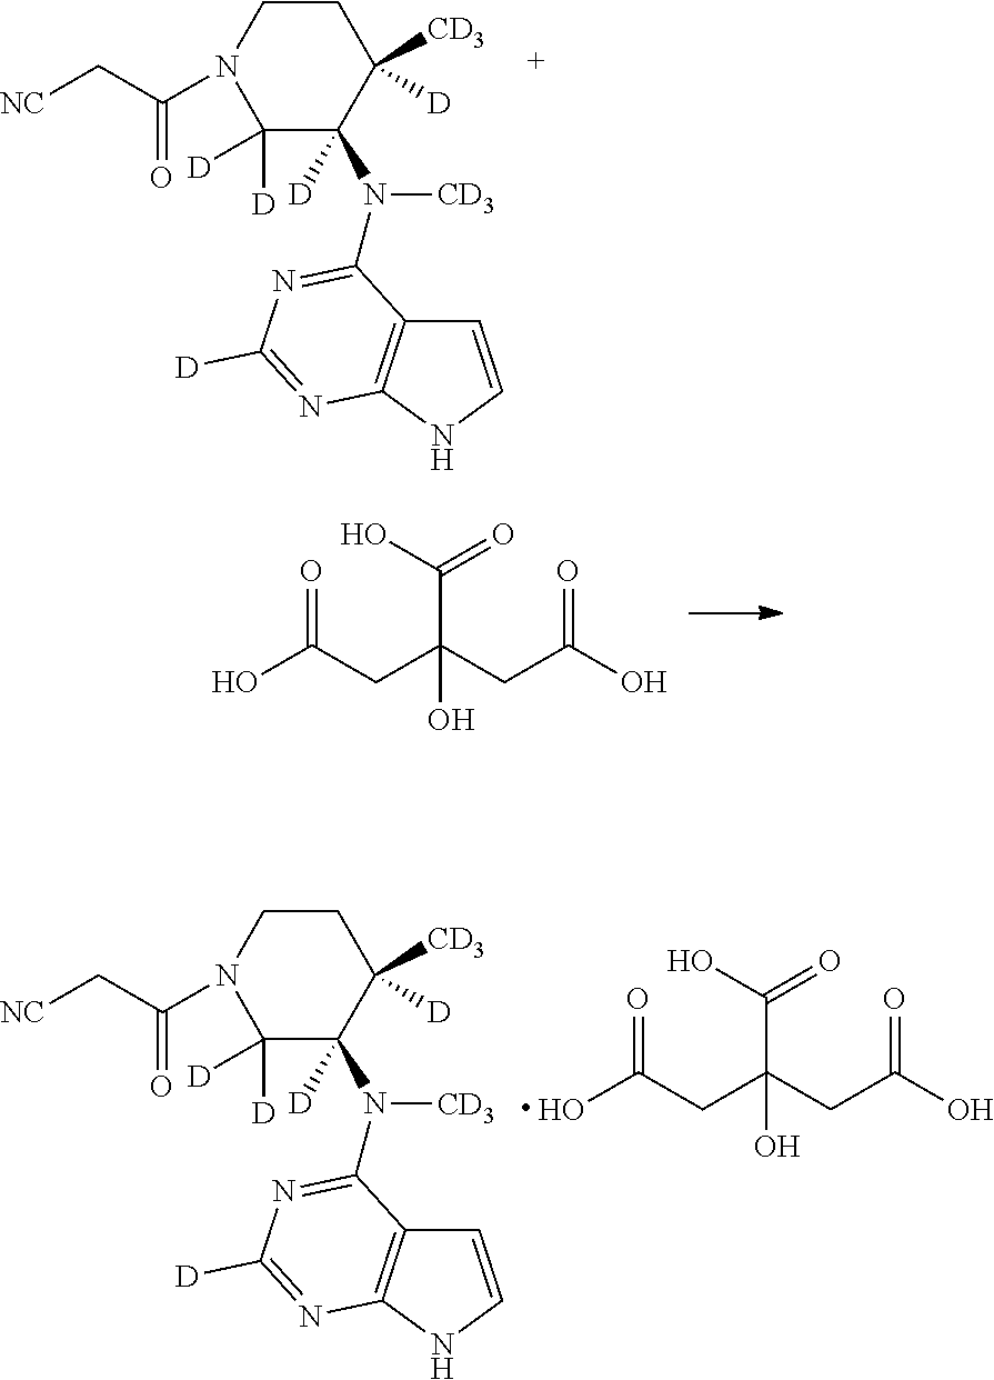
C1CN(C(C[NC])=O)C([D])([D])C([D])(N([CD3])C2=NC([D])=NC3=C2C=CN3)C1([CD3])[D].OC(CC(CC(O)=O)(C(O)=O)O)=O.C1CN(C(C[NC])=O)C([D])([D])C([D])(N([CD3])C2=NC([D])=NC3=C2C=CN3)C1([CD3])[D].OC(CC(CC(O)=O)(C(O)=O)O)=O
